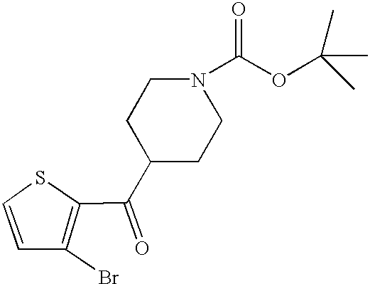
C1(C(=O)C2CCN(C(=O)OC(C)(C)C)CC2)=C(Br)C=CS1
